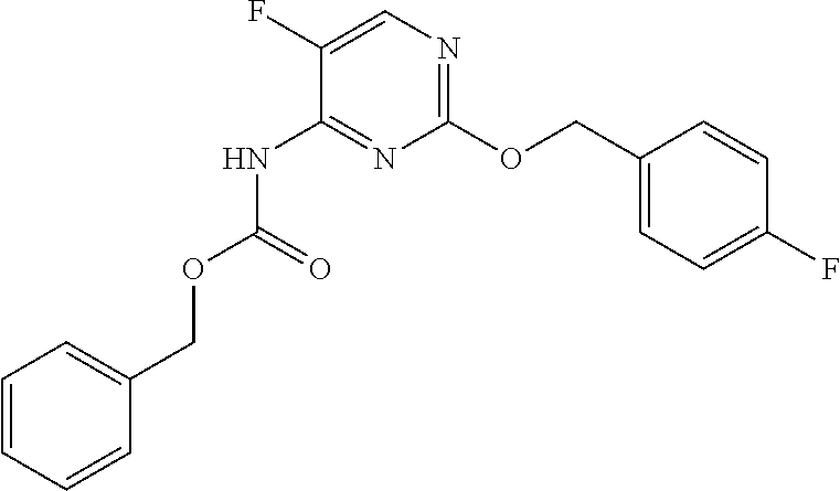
C1(F)=CN=C(OCC2=CC=C(F)C=C2)N=C1NC(OCC1=CC=CC=C1)=O
